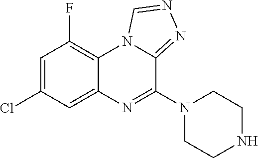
C1=C(Cl)C=C2C(=C1F)N1C(=NN=C1)C(N1CCNCC1)=N2
